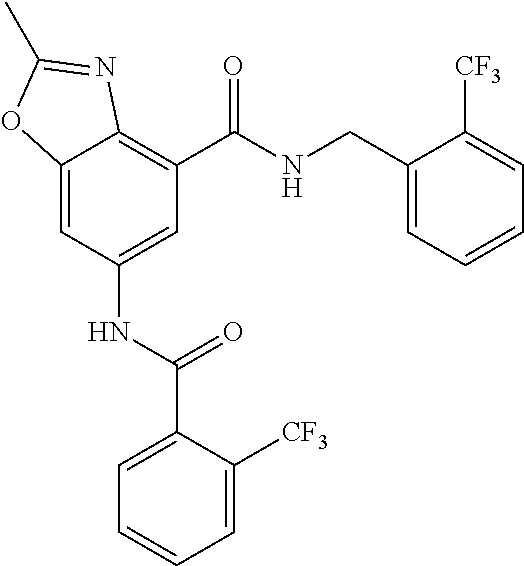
C12=CC(NC(C3=CC=CC=C3[CF3])=O)=CC(C(=O)NCC3=CC=CC=C3[CF3])=C1N=C(C)O2
